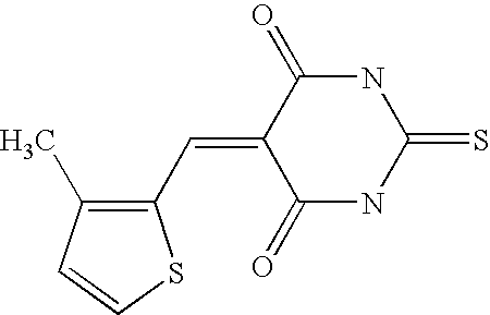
S=C1NC(=O)C(=CC2=C(C)C=CS2)C(=O)N1
